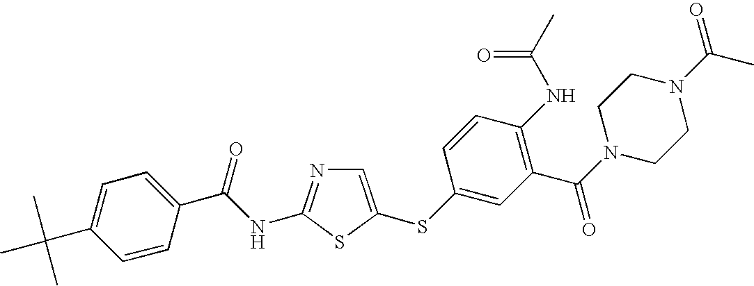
C1=C(SC2=CC(C(N3CCN(C(C)=O)CC3)=O)=C(NC(C)=O)C=C2)SC(NC(C2=CC=C(C(C)(C)C)C=C2)=O)=N1
